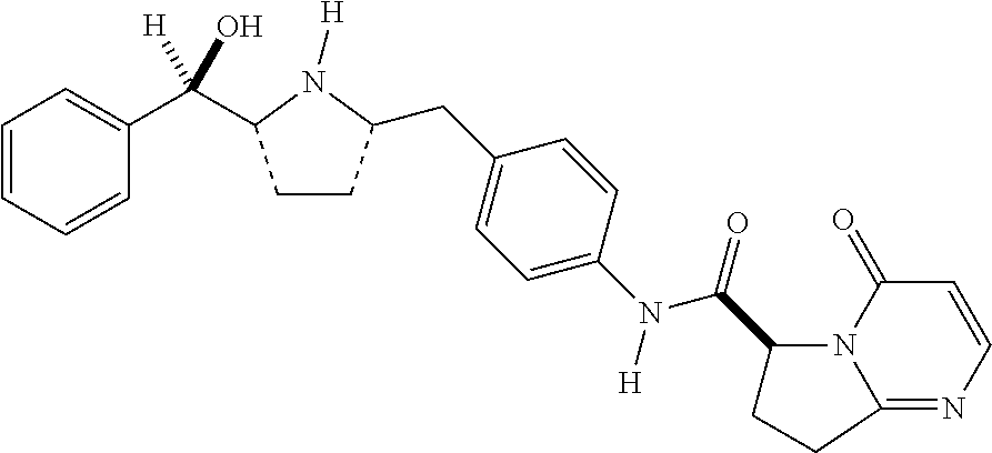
C1CC(CC2=CC=C(N([H])C(C3N4C(=NC=CC4=O)CC3)=O)C=C2)N([H])C1C(C1=CC=CC=C1)([H])O
